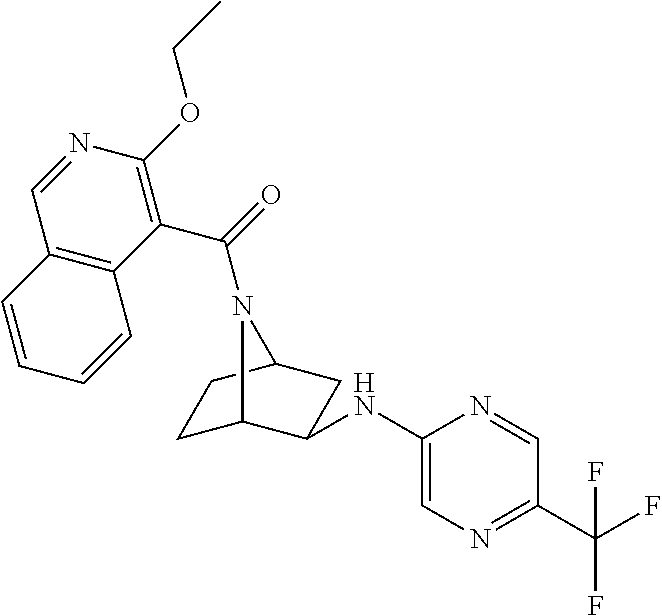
C1C2C(NC3=CN=C(C(F)(F)F)C=N3)CC(C1)N2C(=O)C1=C(OCC)N=CC2=C1C=CC=C2
